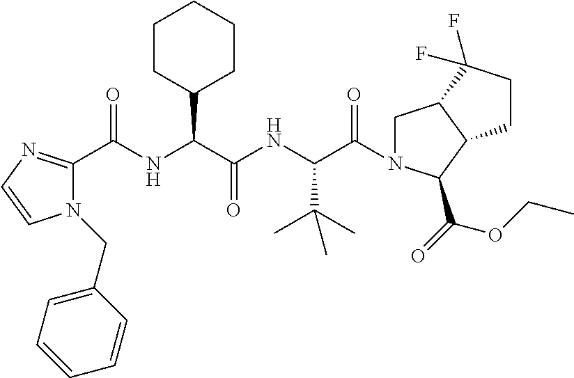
N1(CC2=CC=CC=C2)C(C(=O)NC(C2CCCCC2)C(=O)NC(C(C)(C)C)C(=O)N2CC3C(C2C(OCC)=O)CCC3(F)F)=NC=C1
